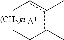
Ccc(c(CC)C)C.[A1]
